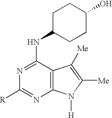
N1=C(NC2CCC(O)CC2)C2=C(N=C1[R])N([H])C([Me])=C2[Me]
